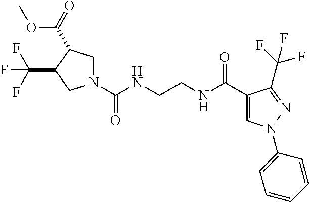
N1(C(NCCNC(C2=CN(C3=CC=CC=C3)N=C2C(F)(F)F)=O)=O)CC(C(=O)OC)C(C(F)(F)F)C1
